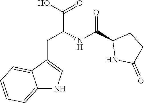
O=C(C(CC1=CNC2=CC=CC=C12)[N H]C(C1NC(=O)CC1)=O)O
